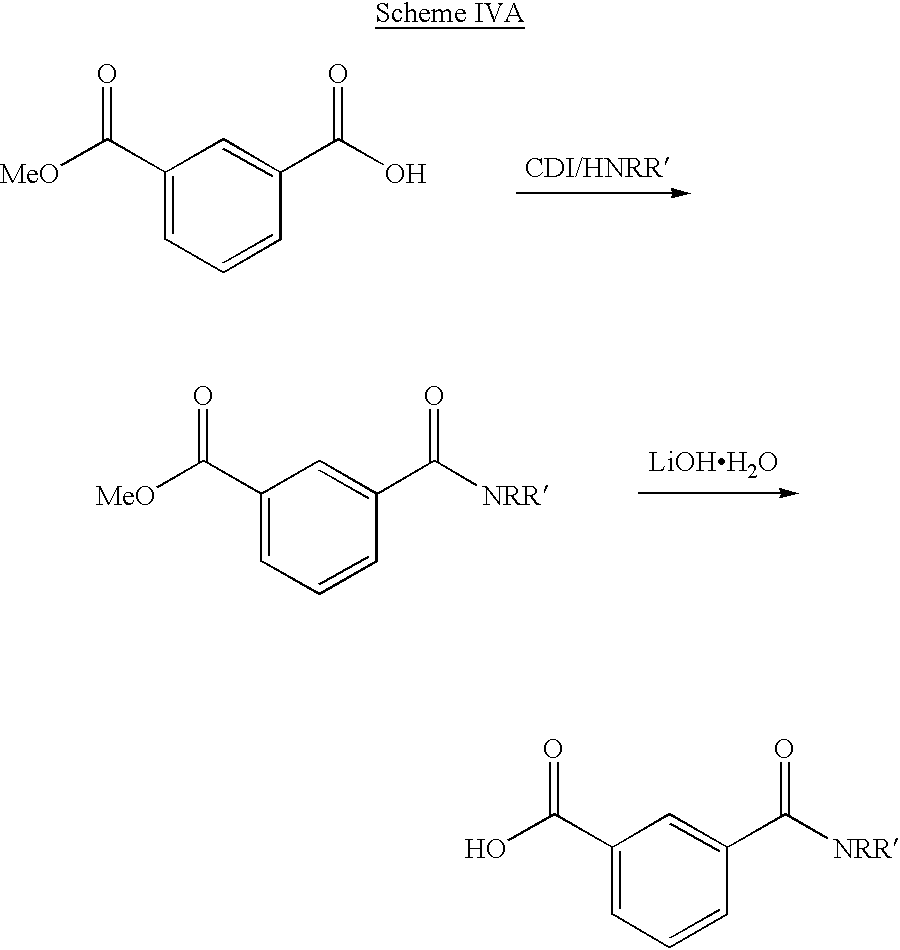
C1(C(O)=O)=CC(C([MeO])=O)=CC=C1.C1(C([NRR])=O)=CC(C([MeO])=O)=CC=C1.[LiOHH2O].C1(C([NRR])=O)=CC(C(O)=O)=CC=C1
